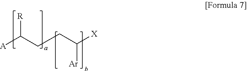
[A]C(CCC([X])[Ar])[R]
